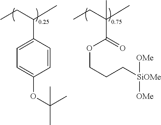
C1=CC(C(CC)C)=CC=C1OC(C)(C)C.C(CCOC(=O)C(CC)(C)C)[SiOMe]([OMe])[OMe]
